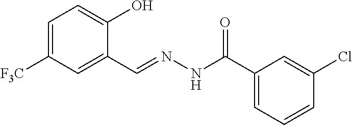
C1=C([F3C])C=C(C=NNC(C2=CC=CC(Cl)=C2)=O)C(O)=C1
